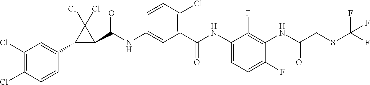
C1(C2=CC(Cl)=C(Cl)C=C2)C(C(NC2=CC(C(NC3=CC=C(F)C(NC(CSC(F)(F)F)=O)=C3F)=O)=C(Cl)C=C2)=O)C1(Cl)Cl
